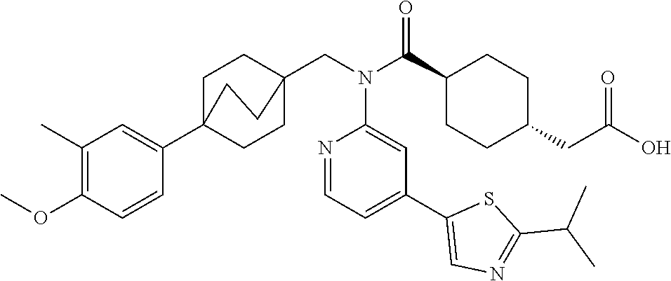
C1(C)=C(OC)C=CC(C23CCC(CN(C(C4CCC(CC(O)=O)CC4)=O)C4=CC(C5=CN=C(C(C)C)S5)=CC=N4)(CC2)CC3)=C1
